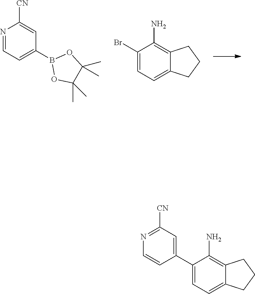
C12=CC=C(Br)C(N)=C1CCC2.N1=CC=C(B2OC(C)(C)C(C)(C)O2)C=C1[CN].C12=CC=C(C3=CC([CN])=NC=C3)C(N)=C1CCC2
